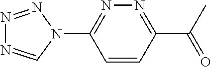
N1=C(N2C=NN=N2)C=CC(C(=O)C)=N1
